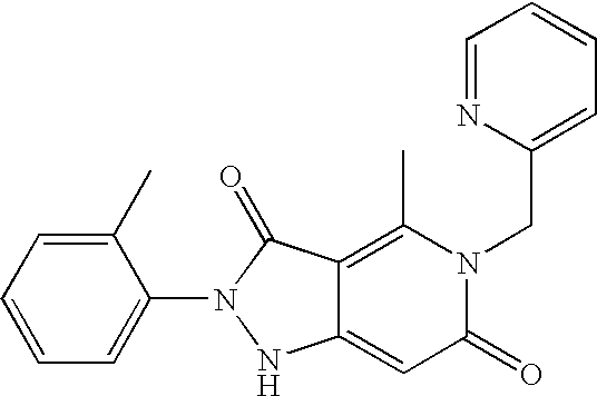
C1(C)=CC=CC=C1N1NC2=CC(=O)N(CC3=CC=CC=N3)C(C)=C2C1=O
